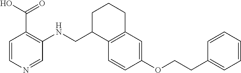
C1=CN=CC(NCC2C3=C(CCC2)C=C(OCCC2=CC=CC=C2)C=C3)=C1C(=O)O
